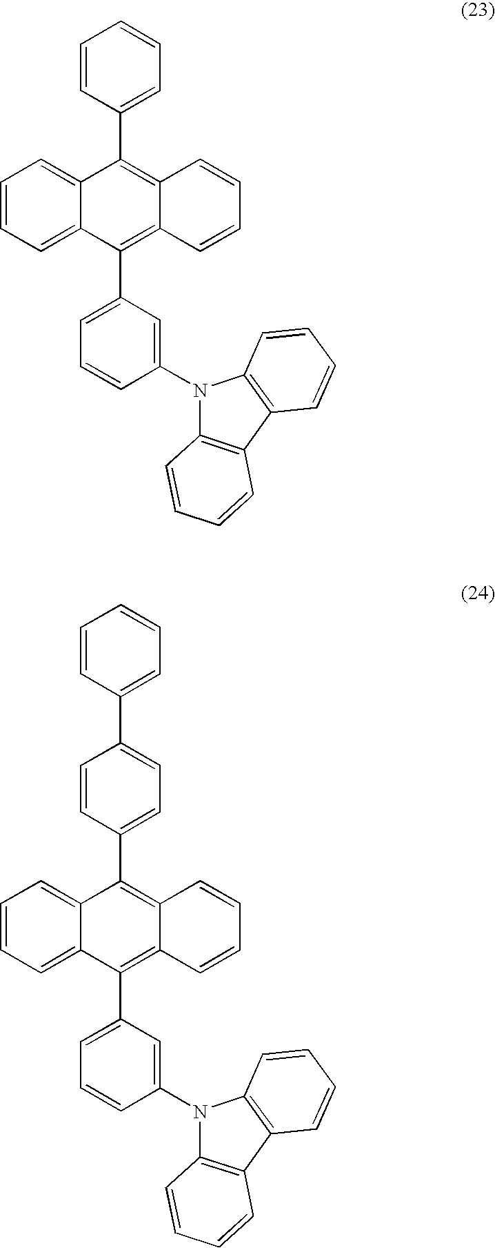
C1=CC(C2=C3C(=C(C4=CC=CC(N5C6=C(C7=C5C=CC=C7)C=CC=C6)=C4)C4=CC=CC=C24)C=CC=C3)=CC=C1.C1=CC(C2=C3C(=C(C4=CC=CC(N5C6=C(C7=C5C=CC=C7)C=CC=C6)=C4)C4=CC=CC=C24)C=CC=C3)=CC=C1C1=CC=CC=C1
